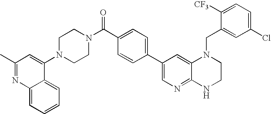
C1=C(C(N2CCN(C3=CC(C)=NC4=CC=CC=C43)CC2)=O)C=CC(C2=CN=C3C(=C2)N(CC2=CC(Cl)=CC=C2[CF3])CCN3)=C1
